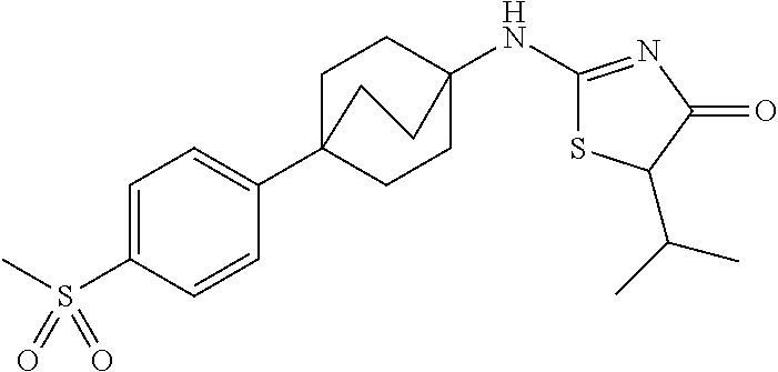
C12(NC3=NC(=O)C(C(C)C)S3)CCC(C3=CC=C(S(C)(=O)=O)C=C3)(CC1)CC2
